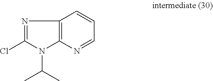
N1=C(Cl)N(C(C)C)C2=C1C=CC=N2
